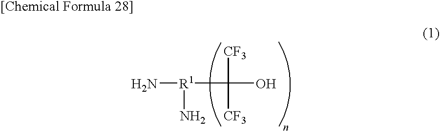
N[R1](N)C(O)([CF3])[CF3]
